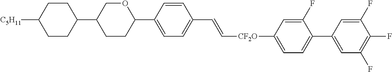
C1CC([C5H11])CCC1C1CCC(C2=CC=C(C=C[CF2O]C3=CC=C(C4=CC(F)=C(F)C(F)=C4)C(F)=C3)C=C2)OC1
